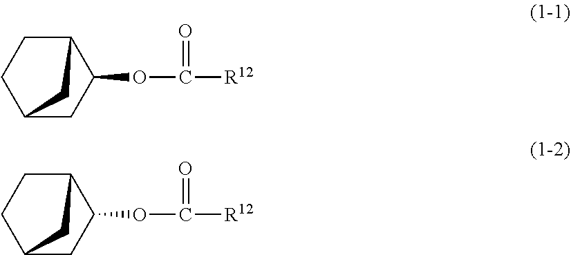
C12CCC(CC1OC([R12])=O)C2.C12CCC(CC1OC([R12])=O)C2
